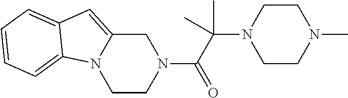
C1CN(C(C(C)(N2CCN(C)CC2)C)=O)CC2=CC3=CC=CC=C3N12
